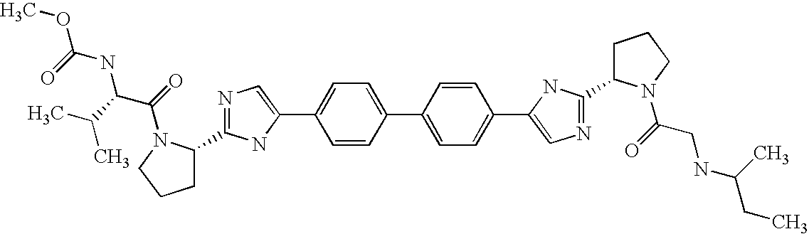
C1=CC(C2=CC=C(C3=CN=C(C4CCCN4C(=O)CNC(CC)C)N3)C=C2)=CC=C1C1=CN=C(C2CCCN2C(=O)C(C(C)C)NC(OC)=O)N1
